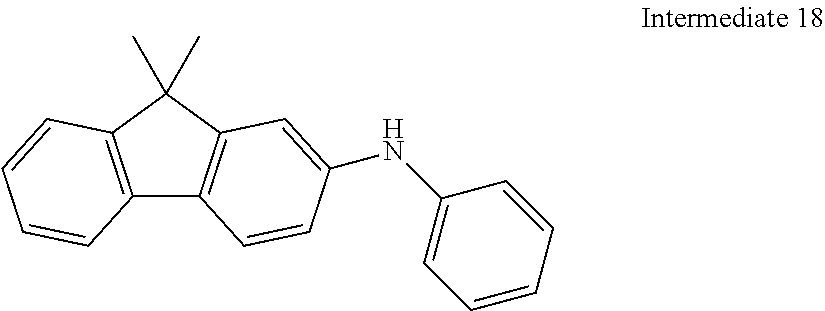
C12=C(C(C)(C)C3=C1C=CC(NC1=CC=CC=C1)=C3)C=CC=C2
